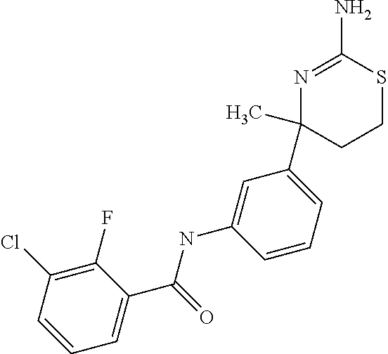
C1(C(=O)NC2=CC(C3(C)N=C(N)SCC3)=CC=C2)=CC=CC(Cl)=C1F
